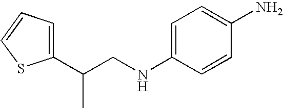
C1(C(CNC2=CC=C(N)C=C2)C)=CC=CS1
